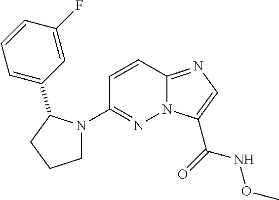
N12C(=NC=C1C(=O)NOC)C=CC(N1CCCC1C1=CC=CC(F)=C1)=N2
